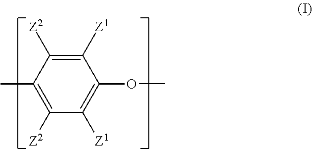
C1(OC)=C([Z1])C([Z2])=C(C)C([Z2])=C1[Z1]
